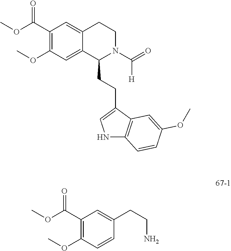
C1(C(OC)=O)=C(OC)C=C2C(=C1)CCN(C(=O)[H])C2CCC1=CNC2=C1C=C(OC)C=C2.C1(C(OC)=O)=C(OC)C=CC(CCN)=C1
